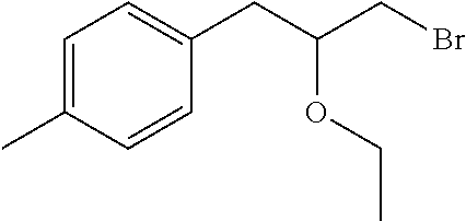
C1=C(C)C=CC(CC(CBr)OCC)=C1
